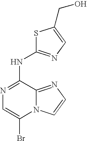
N1=C(NC2=NC=C(CO)S2)C2=NC=CN2C(Br)=C1
